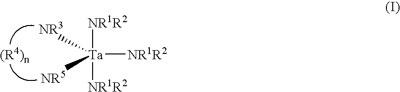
[NR1R2][Ta]([NR1R2])([NR1R2])([NR3])[NR5]
